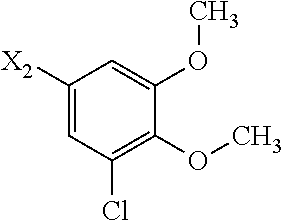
C1([X2])=CC(Cl)=C(OC)C(OC)=C1
